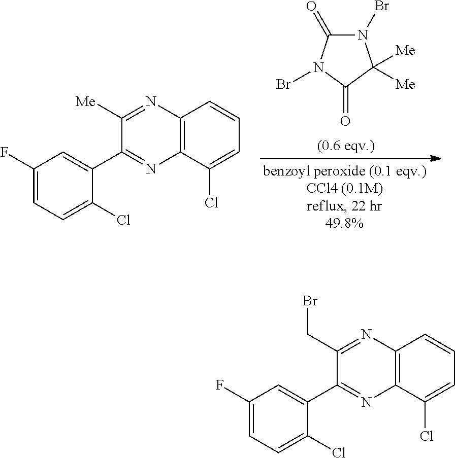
N1(Br)C(=O)N(Br)C(=O)C1([Me])[Me].[Me]C1=NC2=C(N=C1C1=CC(F)=CC=C1Cl)C(Cl)=CC=C2.C(C1=NC2=C(N=C1C1=CC(F)=CC=C1Cl)C(Cl)=CC=C2)Br
